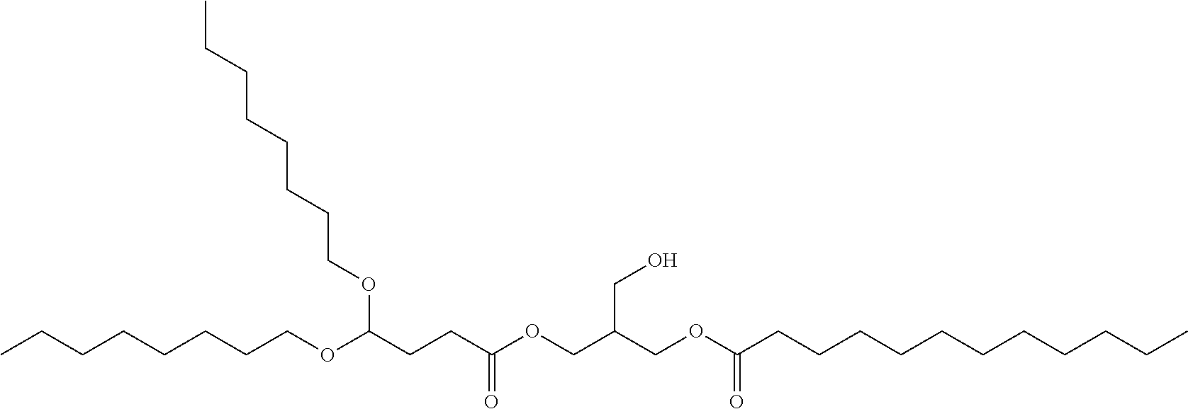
CCCCCCCCOC(CCC(OCC(COC(CCCCCCCCCCC)=O)CO)=O)OCCCCCCCC
